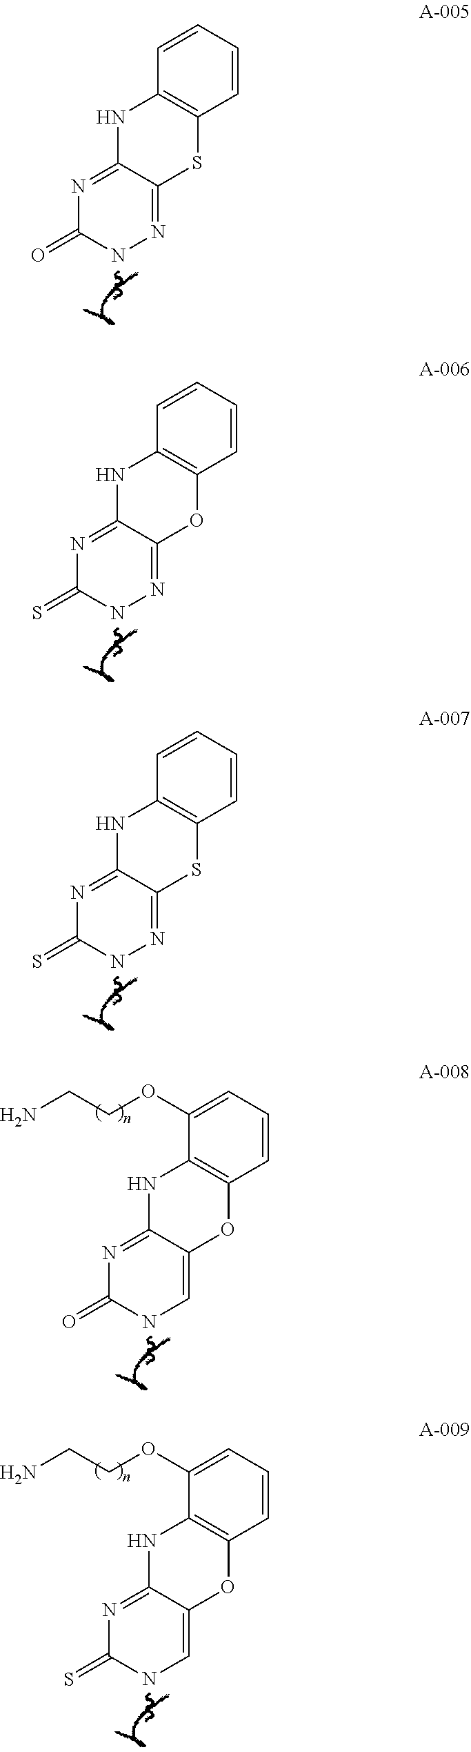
C1=CC=CC2=C1NC1=NC(=O)NN=C1S2.C1=CC=CC2=C1NC1=NC(=S)NN=C1O2.C1=CC=CC2=C1NC1=NC(=S)NN=C1S2.C1(OCCN)=CC=CC2=C1NC1=NC(=O)NC=C1O2.C1(OCCN)=CC=CC2=C1NC1=NC(=S)NC=C1O2
